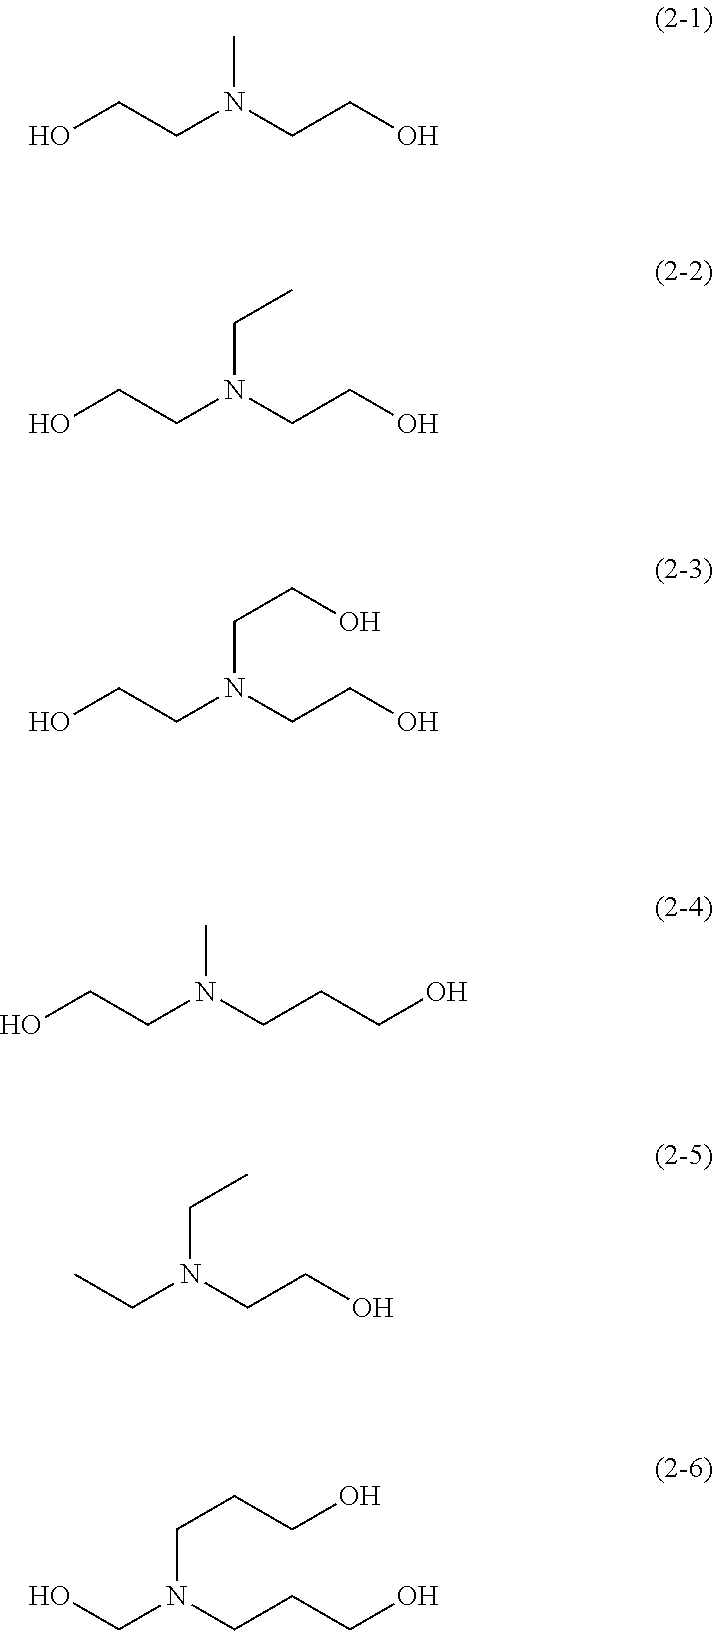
OCCN(CCO)C.OCCN(CCO)CC.OCCN(CCO)CCO.OCCN(CCCO)C.CCN(CCO)CC.OCN(CCCO)CCCO
